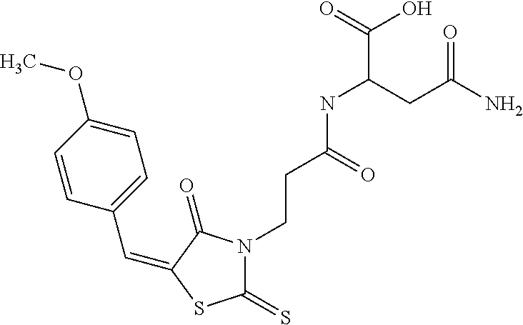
C(C1=CC=C(OC)C=C1)=C1C(=O)N(CCC(NC(CC(N)=O)C(=O)O)=O)C(=S)S1
